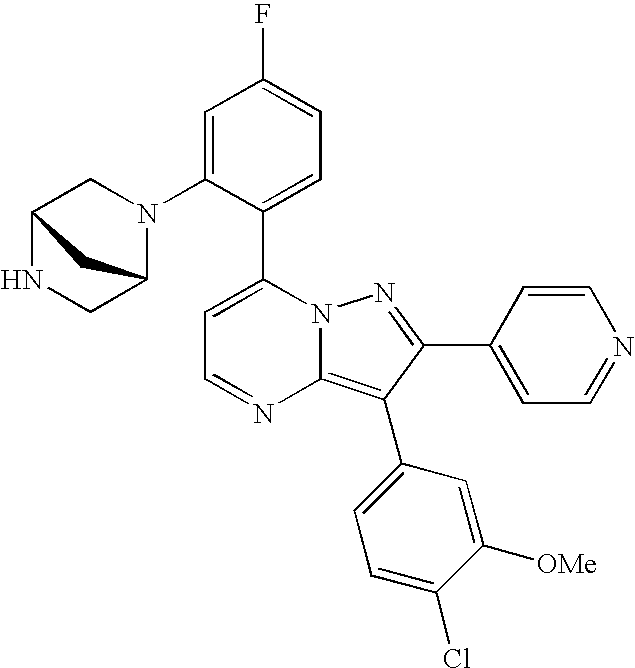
C1=C(N2CC3NCC2C3)C(C2=CC=NC3=C(C4=CC=C(Cl)C([OMe])=C4)C(C4=CC=NC=C4)=NN23)=CC=C1F
